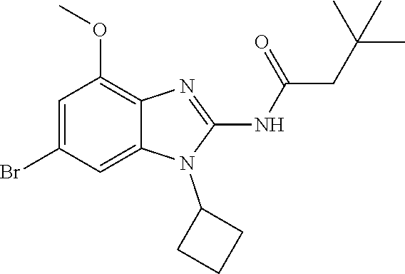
C1=C(Br)C=C2C(=C1OC)N=C(NC(=O)CC(C)(C)C)N2C1CCC1
